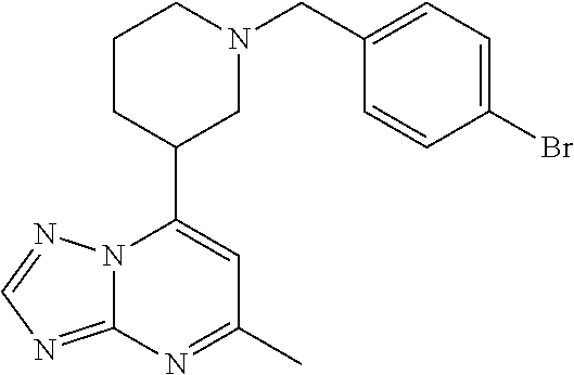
N12C(=NC=N1)N=C(C)C=C2C1CN(CC2=CC=C(Br)C=C2)CCC1
